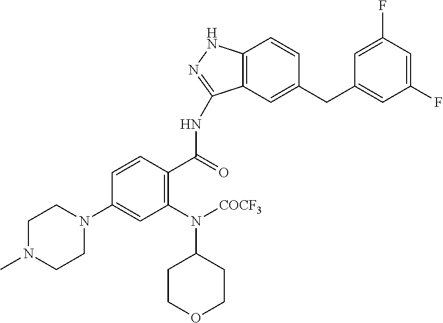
C12=C(C=C(CC3=CC(F)=CC(F)=C3)C=C1)C(NC(=O)C1=C(N([COCF3])C3CCOCC3)C=C(N3CCN(C)CC3)C=C1)=NN2
